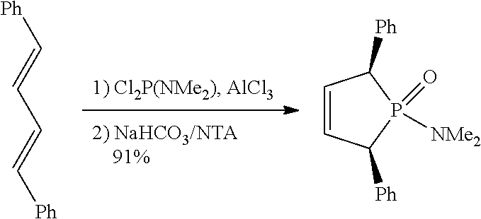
[Ph]C=CC=C[Ph].C1=CC([Ph])P(=O)([NMe2])C1[Ph]
